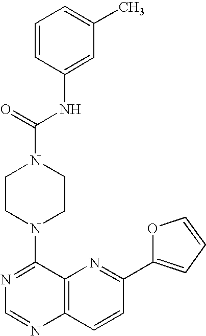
C1=CC(NC(N2CCN(C3=NC=NC4=C3N=C(C3=CC=CO3)C=C4)CC2)=O)=CC(C)=C1
